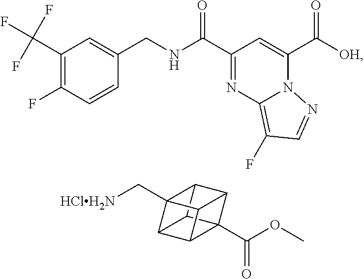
C(C1=NC2=C(F)C=NN2C(C([OH])=O)=C1)(=O)NCC1=CC(C(F)(F)F)=C(F)C=C1.C12C3C4C1(C[HClH2N])C1C2C3(C(OC)=O)C41
